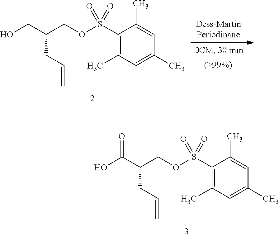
OC(C(COS(C1=C(C)C=C(C)C=C1C)(=O)=O)CC=C)=O.OCC(COS(C1=C(C)C=C(C)C=C1C)(=O)=O)CC=C
